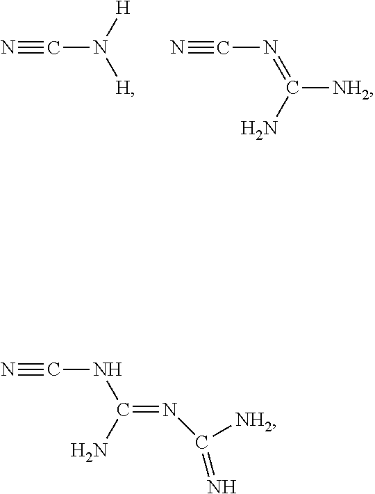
C(N([H])[H])#N.C(N=C([NH2])N)#N.C(NC(=NC(=N)[NH2])N)#N
